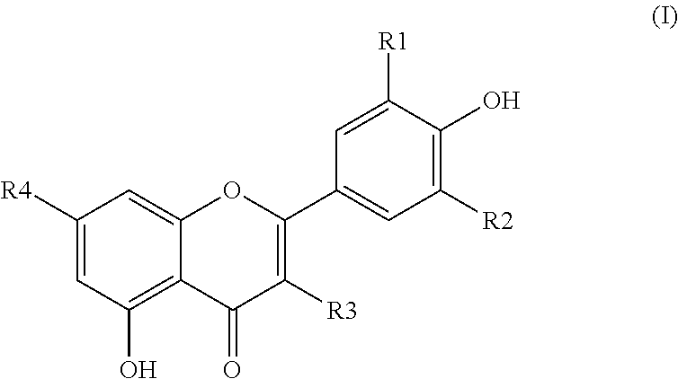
C1([R4])=CC(O)=C2C(=C1)OC(C1=CC([R2])=C(O)C([R1])=C1)=C([R3])C2=O
